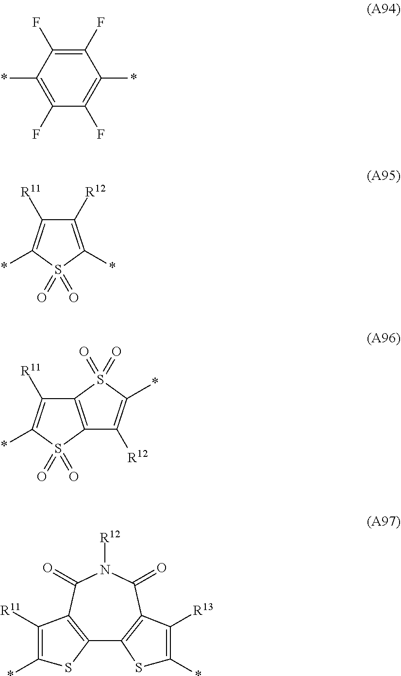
C1(F)=C(F)C(*)=C(F)C(F)=C1*.C1([R12])=C(*)S(=O)(=O)C(*)=C1[R11].C12=C(S(=O)(=O)C(*)=C1[R11])C([R12])=C(*)S2(=O)=O.C12=C(C(=O)N([R12])C(=O)C3=C1SC(*)=C3[R13])C([R11])=C(*)S2
